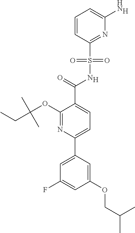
[H].C1(C(=O)NS(C2=NC(N)=CC=C2)(=O)=O)=CC=C(C2=CC(F)=CC(OCC(C)C)=C2)N=C1OC(C)(C)CC.[H]
